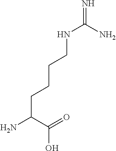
C(CC(N)C(=O)O)CCNC(=N)N
